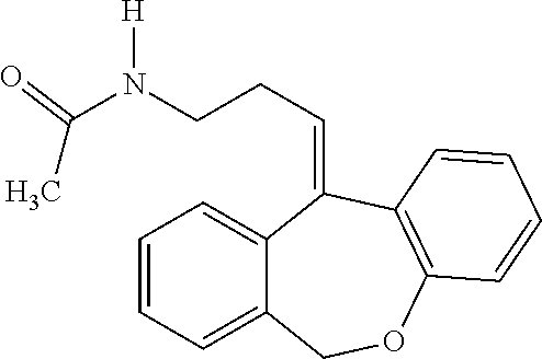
C1=CC=C2C(=C1)C(=CCCN(C(C)=O)[H])C1=C(OC2)C=CC=C1
